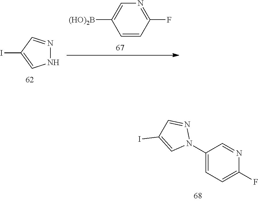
C1(N2N=CC(I)=C2)=CC=C(F)N=C1.N1=C(F)C=CC([(HO)2B])=C1.N1N=CC(I)=C1
